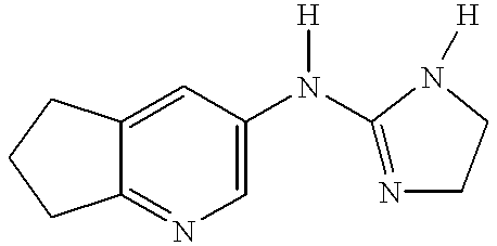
C1=C2C(=NC=C1N(C1=NCCN1[H])[H])CCC2
